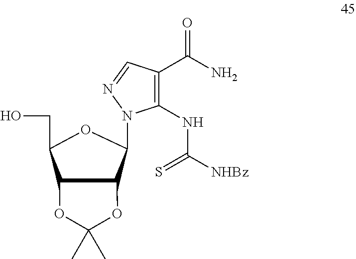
C12C(C(N3C(NC([NHBz])=S)=C(C(N)=O)C=N3)OC1CO)OC(C)(C)O2
